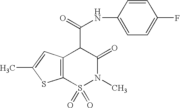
C12=C(S(=O)(=O)N(C)C(=O)C1C(=O)NC1=CC=C(F)C=C1)SC(C)=C2
